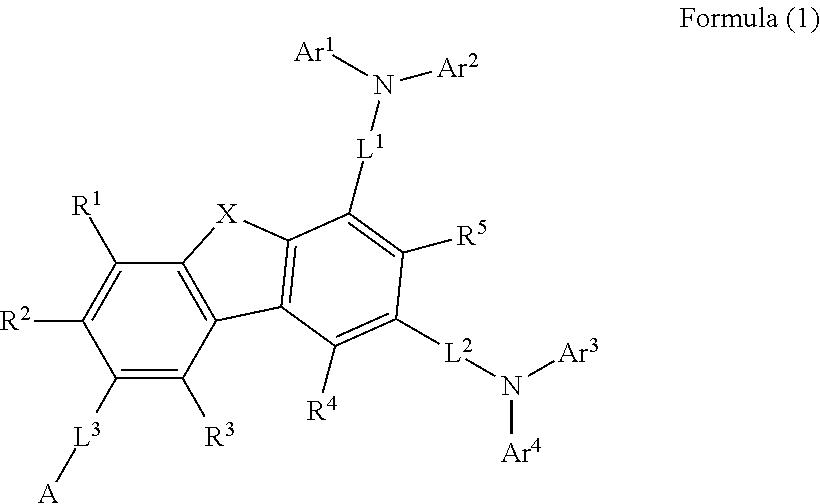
C1([L3][A])=C([R3])C2=C(C([R1])=C1[R2])[X]C1=C2C([R4])=C([L2]N([Ar4])[Ar3])C([R5])=C1[L1]N([Ar2])[Ar1]
